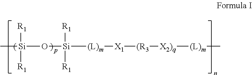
C[Si]([R1])([R1])O[Si]([R1])([R1])[(L)m][X1][(R3][X2)q][(L)m]C
